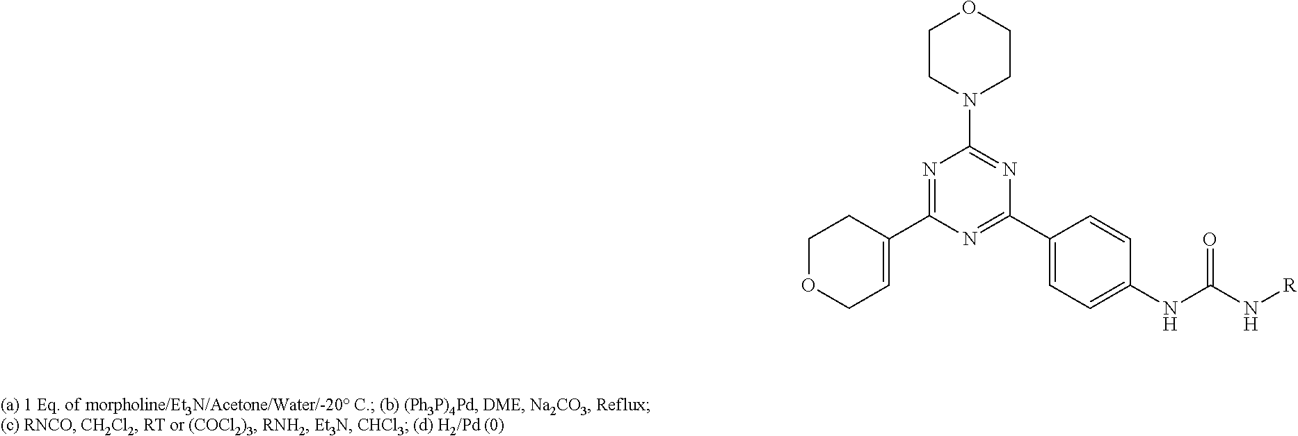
N1=C(C2=CCOCC2)N=C(C2=CC=C(NC(N[R])=O)C=C2)N=C1N1CCOCC1
